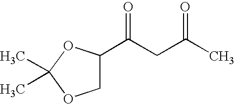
C1C(C(CC(C)=O)=O)OC(C)(C)O1
